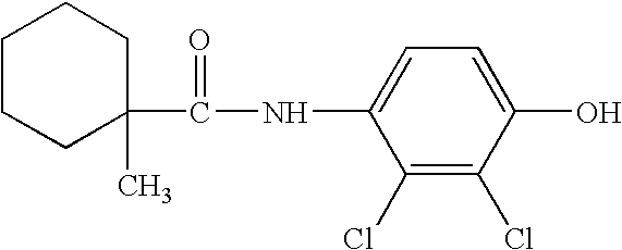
C1CCC(C)(C(=O)NC2=CC=C(O)C(Cl)=C2Cl)CC1
